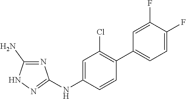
C1=C(NC2=NNC(N)=N2)C=CC(C2=CC=C(F)C(F)=C2)=C1Cl
